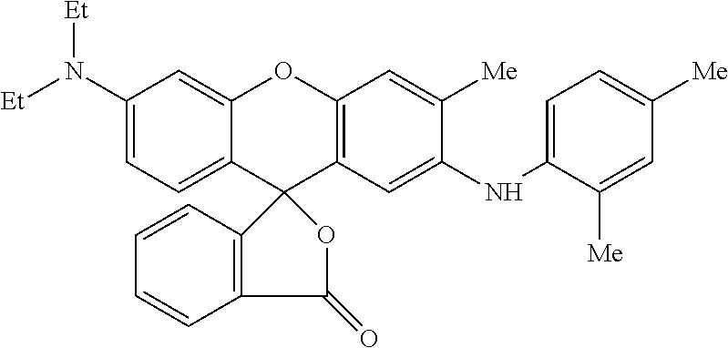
C1(N([Et])[Et])=CC=C2C(=C1)OC1=C(C23C2=C(C=CC=C2)C(=O)O3)C=C(NC2=CC=C([Me])C=C2[Me])C([Me])=C1
